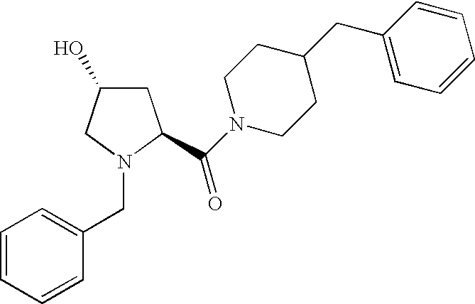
C1C(O)CN(CC2=CC=CC=C2)C1C(N1CCC(CC2=CC=CC=C2)CC1)=O
